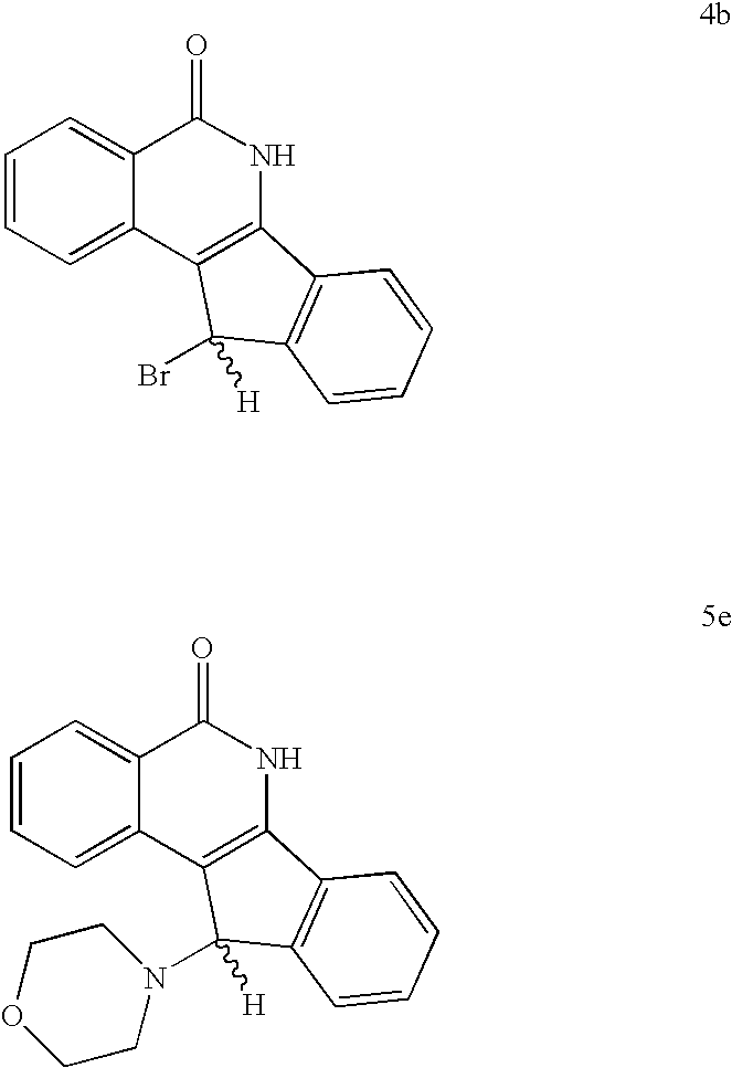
C1=CC=C2C(=C1)C(=O)NC1=C2C([H])(Br)C2=C1C=CC=C2.C1=CC=C2C(=C1)C(=O)NC1=C2C([H])(N2CCOCC2)C2=C1C=CC=C2
